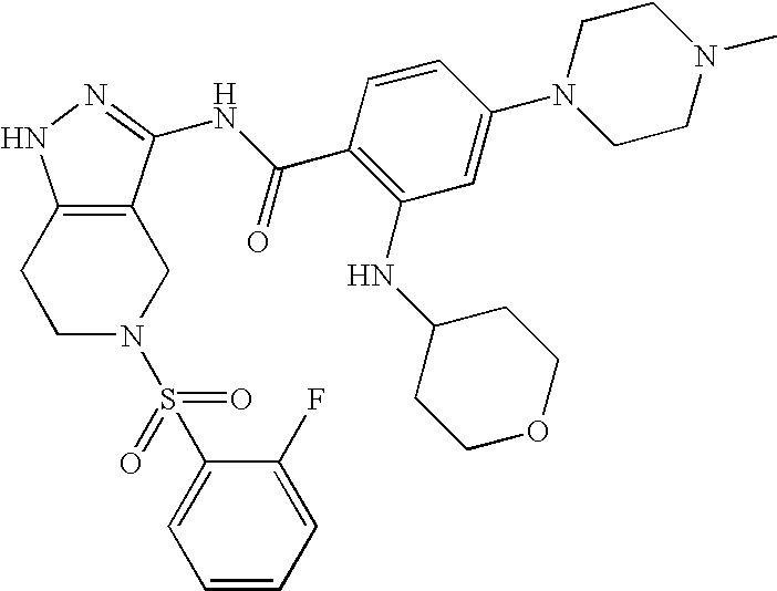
C1C2=C(CCN1S(C1=CC=CC=C1F)(=O)=O)NN=C2NC(C1=C(NC2CCOCC2)C=C(N2CCN(C)CC2)C=C1)=O
